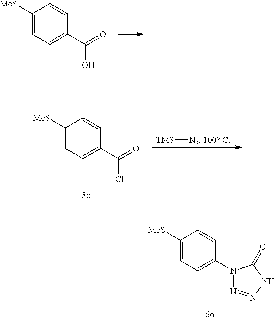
C1([MeS])=CC=C(N2N=NNC2=O)C=C1.C1([MeS])=CC=C(C(=O)Cl)C=C1.[TMS][N3].[100 C].C1([MeS])=CC=C(C(=O)O)C=C1
